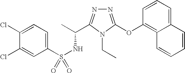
N1=C(OC2=C3C(=CC=C2)C=CC=C3)N(CC)C(C(C)NS(=O)(C2=CC=C(Cl)C(Cl)=C2)=O)=N1
